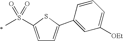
C1=C(S(=O)(=O)C)SC(C2=CC([OEt])=CC=C2)=C1
